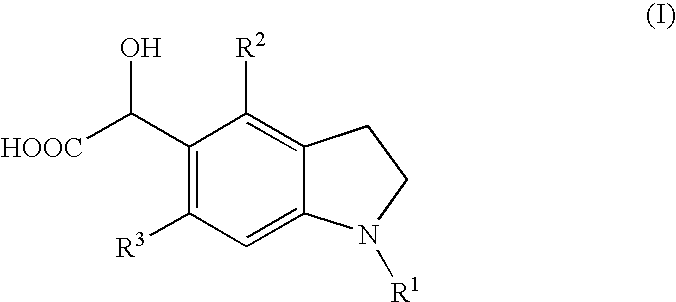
C1(C([HOOC])O)=C([R3])C=C2C(=C1[R2])CCN2[R1]
